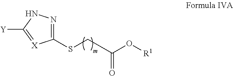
C1(SCC(O[R1])=O)=NNC([Y])=[X]1
